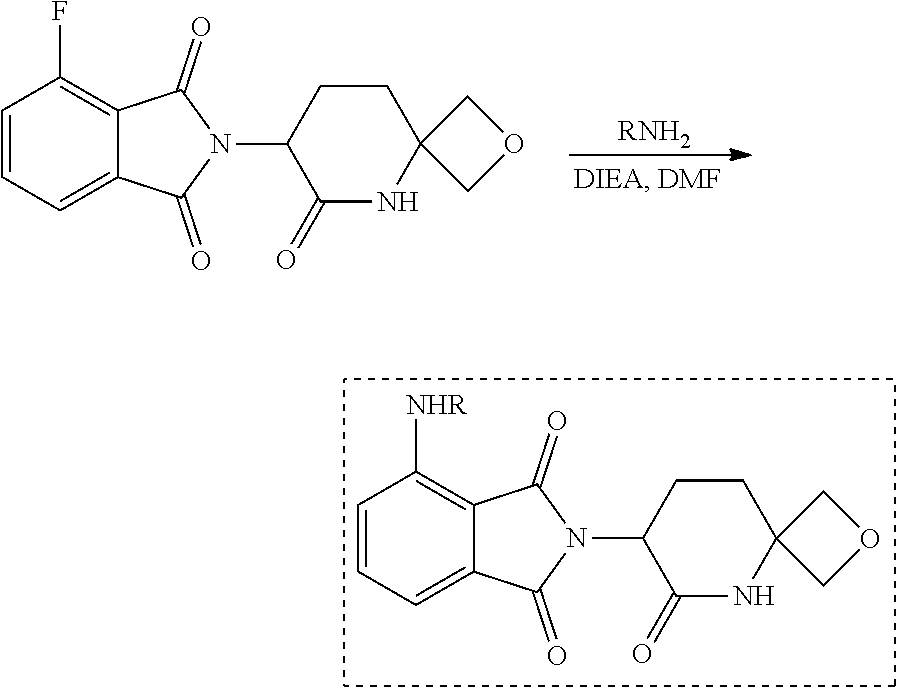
[RNH2].C1=CC=C2C(=C1F)C(=O)N(C1C(=O)NC3(CC1)COC3)C2=O.C1=CC=C2C(=C1[NHR])C(=O)N(C1C(=O)NC3(CC1)COC3)C2=O
